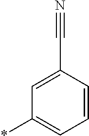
C1=CC(C#N)=CC(*)=C1
